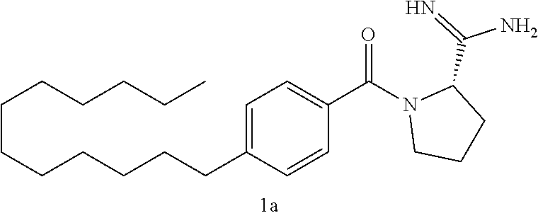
C1=C(CCCCCCCCCCCC)C=CC(C(=O)N2CCCC2C(N)=N)=C1
